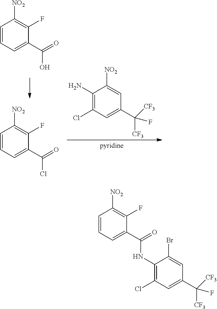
C1(N)=C(Cl)C=C(C([CF3])([CF3])F)C=C1[NO2].C1=CC=C(C(=O)O)C(F)=C1[NO2].C1=CC=C(C(=O)Cl)C(F)=C1[NO2].C1=CC=C(C(=O)NC2=C(Cl)C=C(C([CF3])([CF3])F)C=C2Br)C(F)=C1[NO2]
